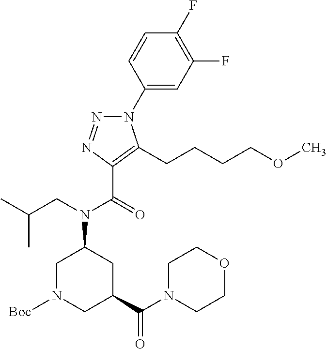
C1(N2N=NC(C(=O)N(CC(C)C)C3CN([Boc])CC(C(N4CCOCC4)=O)C3)=C2CCCCOC)=CC(F)=C(F)C=C1
